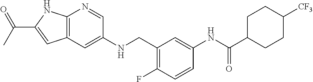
C12=C(C=C(NCC3=C(F)C=CC(NC(C4CCC([CF3])CC4)=O)=C3)C=N1)C=C(C(C)=O)N2
